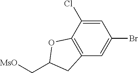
C1=C(Cl)C2=C(C=C1Br)CC(C[MsO])O2
